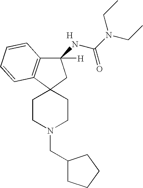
C1(CN2CCC3(CC2)CC(NC(N(CC)CC)=O)([H])C2=C3C=CC=C2)CCCC1.[H]
